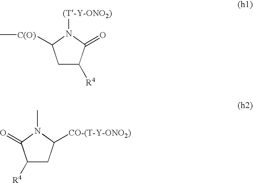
C1C([R4])C(=O)N([(T-Y-ONO2)])C1[C(O)]C.C1C([R4])C(=O)N(C)C1[CO-(T-Y-ONO2)]
